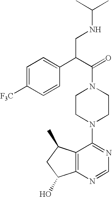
C1(C(C(=O)N2CCN(C3=NC=NC4=C3C(C)CC4O)CC2)CNC(C)C)=CC=C([F3C])C=C1
